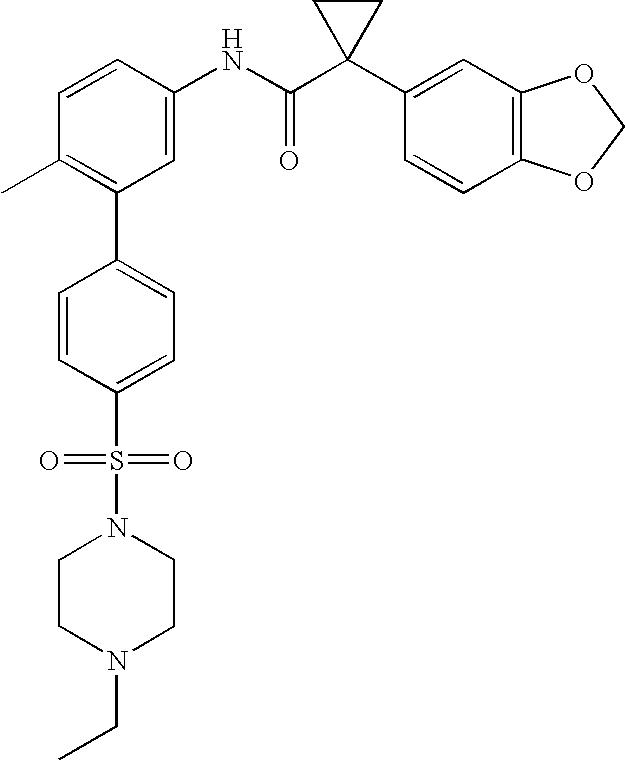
C1=CC(NC(C2(C3=CC4=C(C=C3)OCO4)CC2)=O)=CC(C2=CC=C(S(=O)(=O)N3CCN(CC)CC3)C=C2)=C1C
